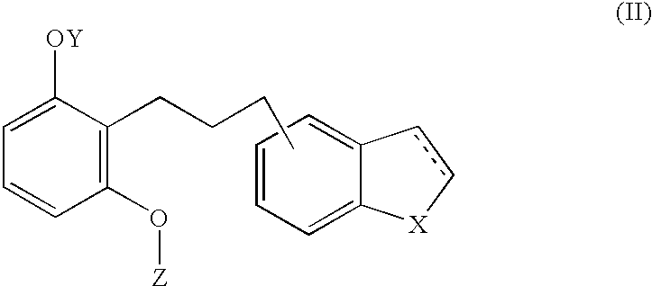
C1=CC=C2C(=C1)[X]cc2.C1([OY])=CC=CC(O[Z])=C1CCCC
